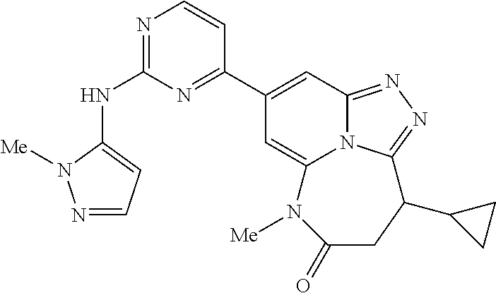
N1=C(NC2=CC=NN2[Me])N=C(C2=CC3=NN=C4N3C(=C2)N([Me])C(=O)CC4C2CC2)C=C1
